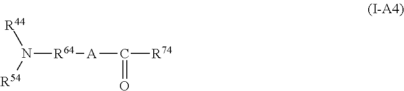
N([R64][A]C(=O)[R74])([R54])[R44]
